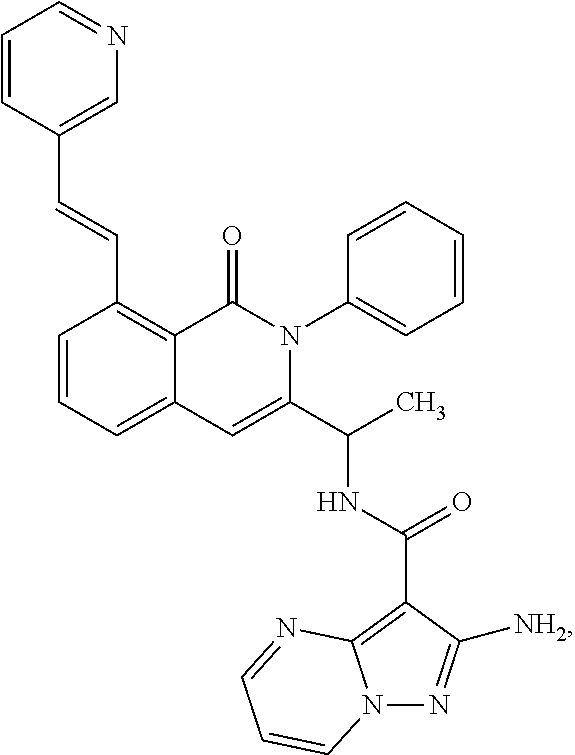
C1=CC=C2C(=C1C=CC1=CN=CC=C1)C(=O)N(C1=CC=CC=C1)C(C(C)NC(=O)C1=C3N(N=C1[NH2])C=CC=N3)=C2
